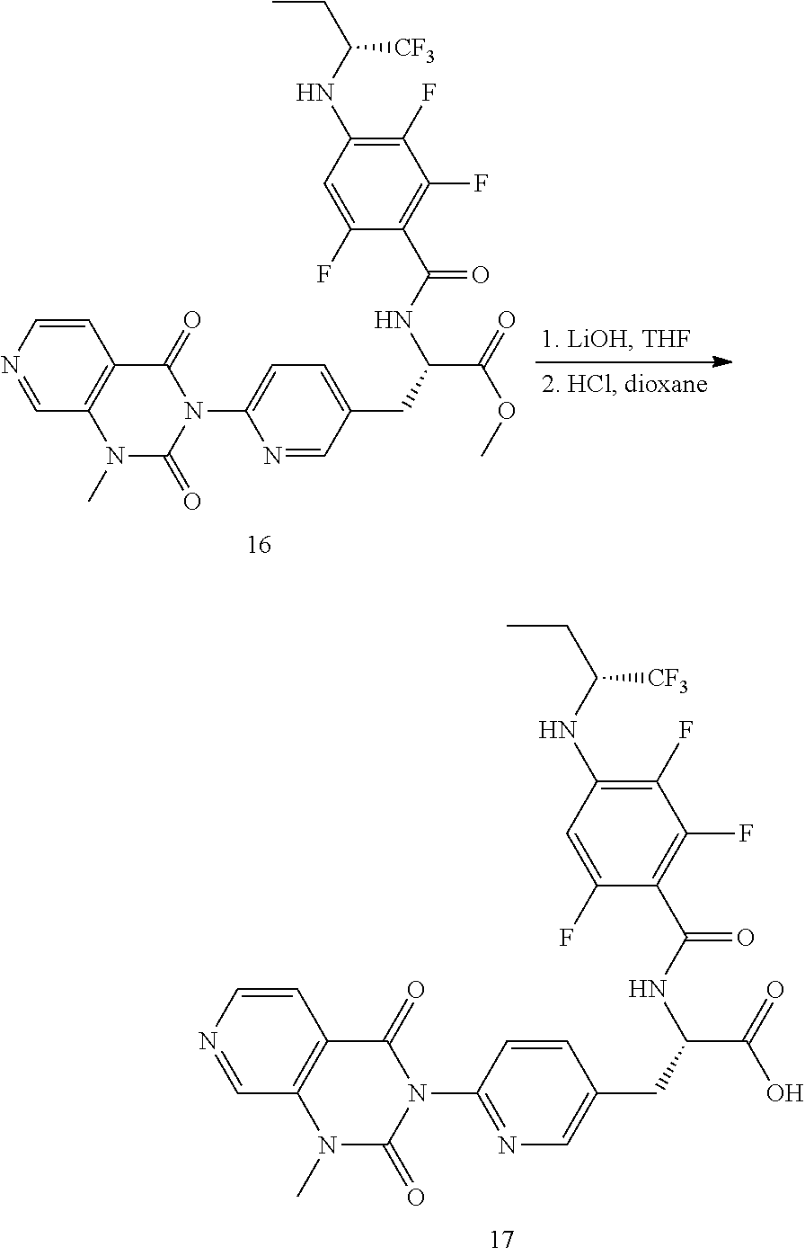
C1=CN=CC2=C1C(=O)N(C1=NC=C(CC(C(=O)O)NC(=O)C3=C(F)C(F)=C(NC(CC)[CF3])C=C3F)C=C1)C(=O)N2C.C1=CN=CC2=C1C(=O)N(C1=CC=C(CC(C(=O)OC)NC(=O)C3=C(F)C(F)=C(NC(CC)[CF3])C=C3F)C=N1)C(=O)N2C
